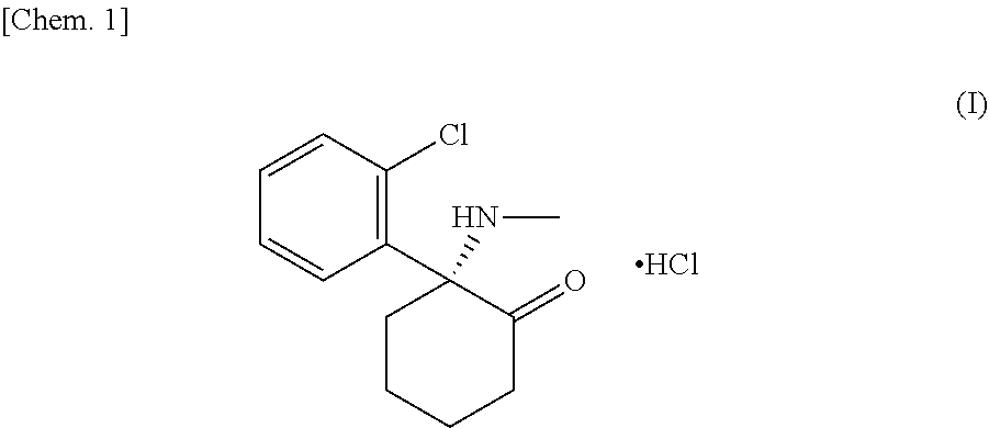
C1(C2(NC)CCCCC2=O)=C(Cl)C=CC=C1.Cl
